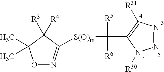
O1N=C([S(O)m]C(C2=C([R31])N=NN2[R30])([R5])[R6])C([R3])([R4])C1(C)C
